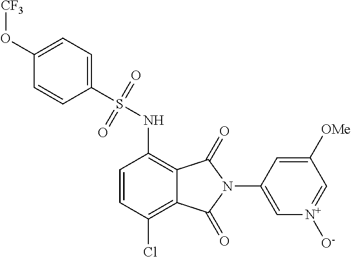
C1=CC(Cl)=C2C(=C1NS(C1=CC=C(O[CF3])C=C1)(=O)=O)C(=O)N(C1=C[N+]([O-])=CC([OMe])=C1)C2=O
